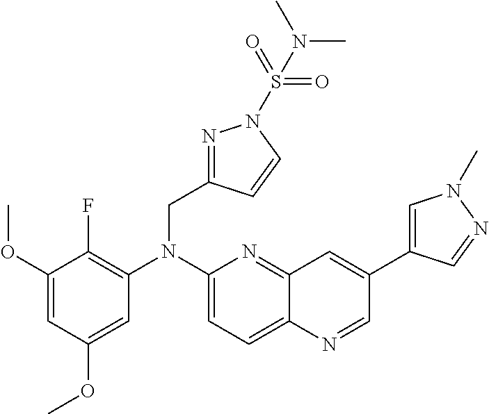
C1(OC)=CC(OC)=CC(N(C2=CC=C3C(=N2)C=C(C2=CN(C)N=C2)C=N3)CC2=NN(S(=O)(=O)N(C)C)C=C2)=C1F
